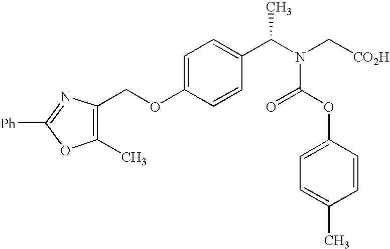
C1(C)=C(COC2=CC=C(C(N(C[CO2H])C(OC3=CC=C(C)C=C3)=O)C)C=C2)N=C([Ph])O1
